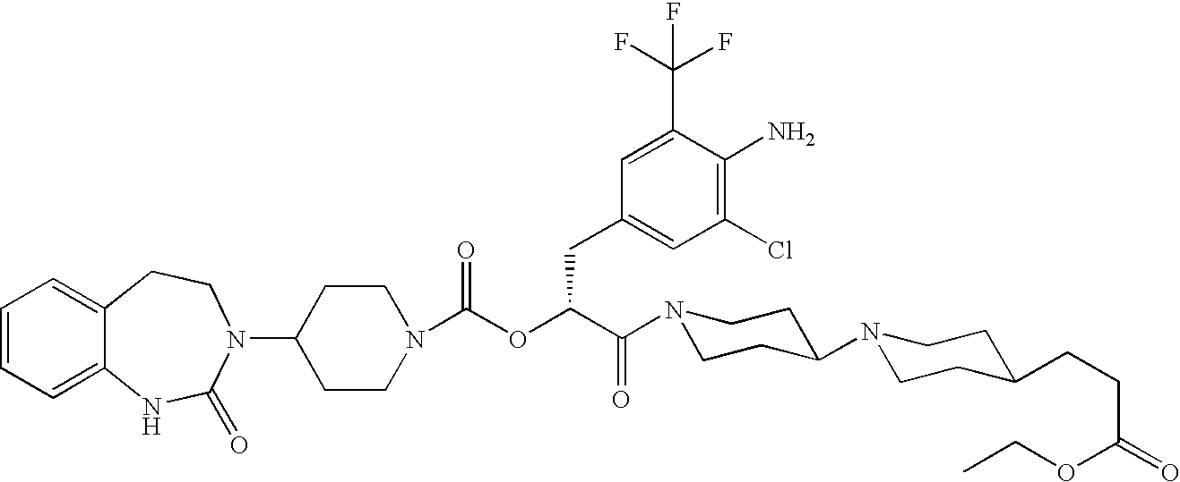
C12=CC=CC=C1NC(=O)N(C1CCN(C(OC(C(=O)N3CCC(N4CCC(CCC(OCC)=O)CC4)CC3)CC3=CC(Cl)=C(N)C(C(F)(F)F)=C3)=O)CC1)CC2
